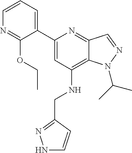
C1=CC=C(C2=CC(NCC3=NNC=C3)=C3C(=N2)C=NN3C(C)C)C(OCC)=N1
